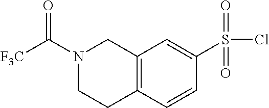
C12=C(C=CC(S(Cl)(=O)=O)=C1)CCN(C([F3C])=O)C2
